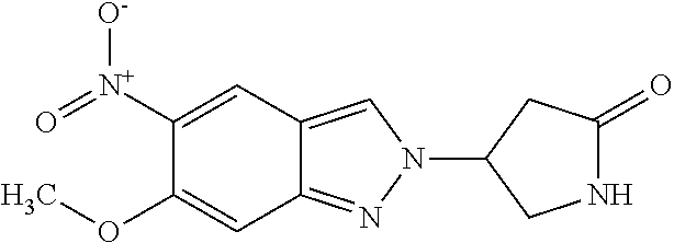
C12=CN(C3CNC(=O)C3)N=C1C=C(OC)C([N+](=O)[O-])=C2
